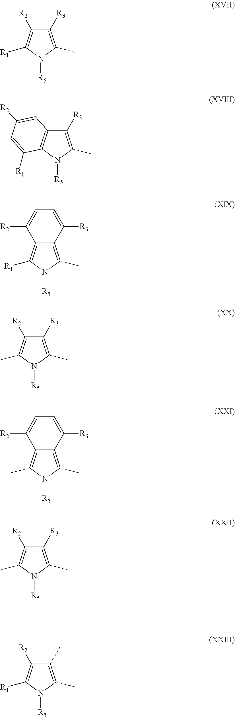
C1([R3])=C(C)N([R5])C([R1])=C1[R2].C1([R3])=C(C)N([R5])C2=C1C=C([R2])C=C2[R1].C12=C(C)N([R5])C([R1])=C1C([R2])=CC=C2[R3].C1([R3])=C(C)N([R5])C(C)=C1[R2].C12=C(C)N([R5])C(C)=C1C([R2])=CC=C2[R3].C1([R3])=C(C)N([R5])C(C)=C1[R2].C1(C)=C(C)N([R5])C([R1])=C1[R2]
